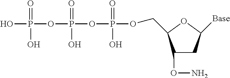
C1(ON)CC([Base])OC1COP(OP(OP(O)(=O)O)(=O)O)(=O)O
